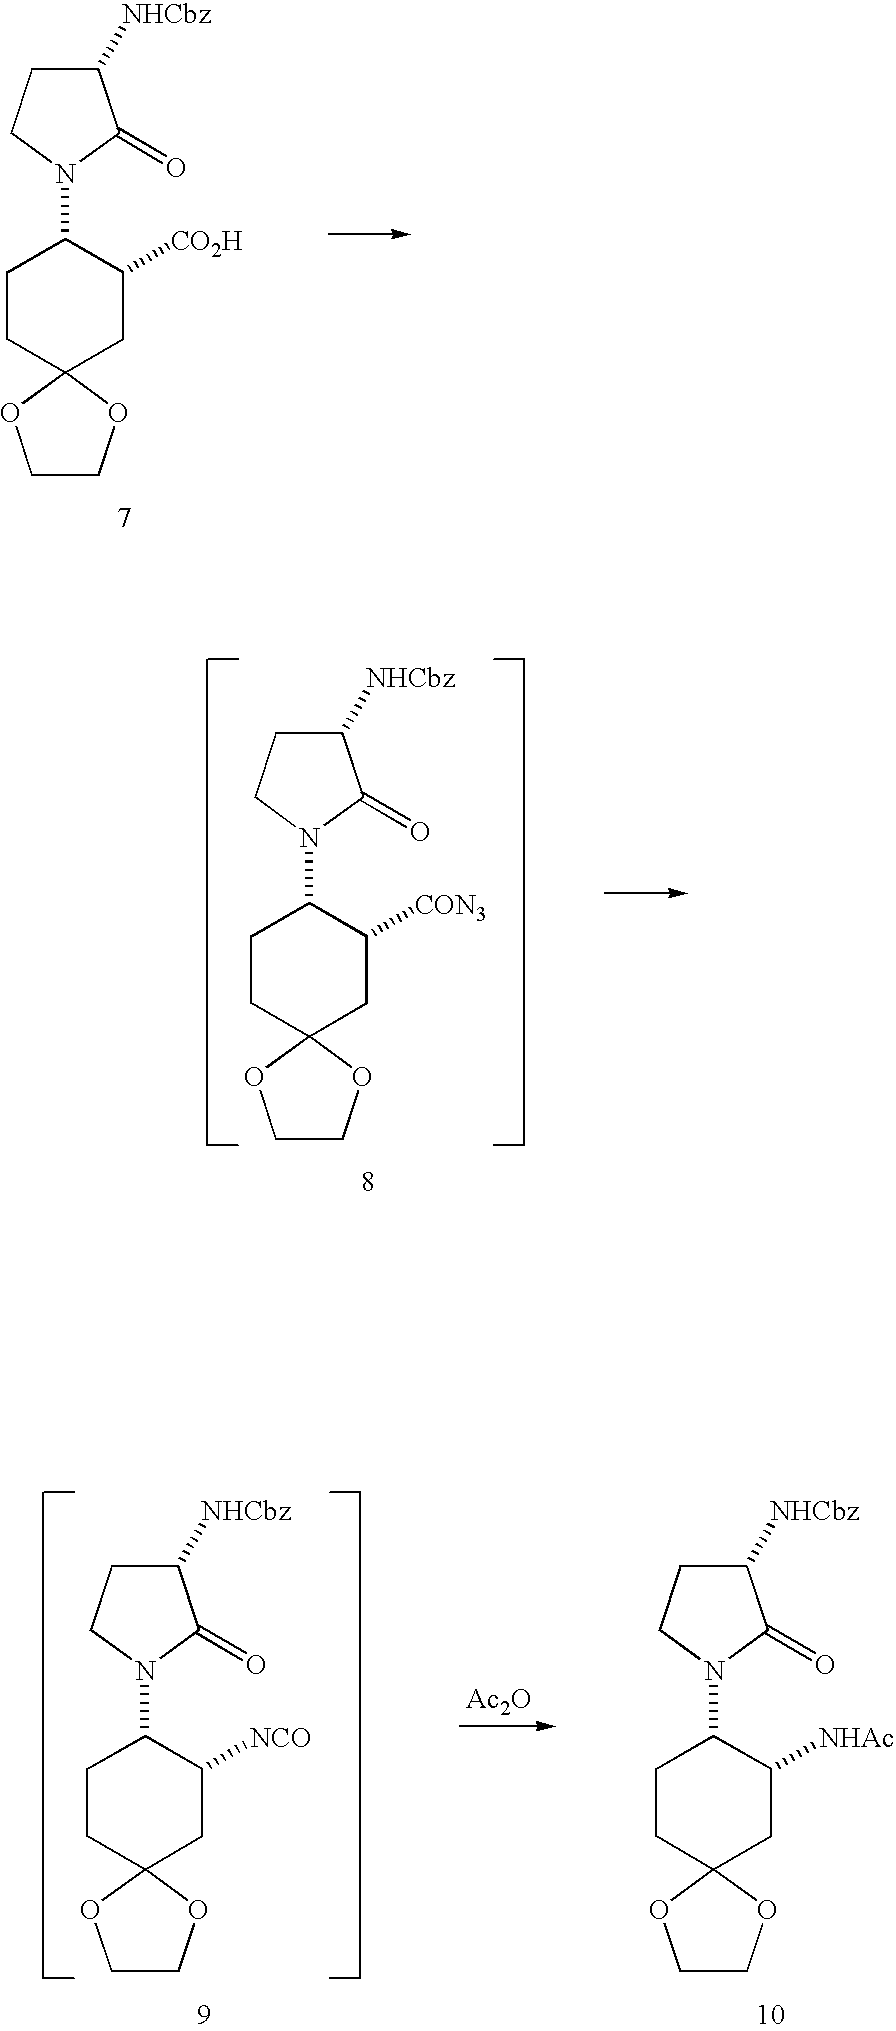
C1CC2(CC([CO2H])C1N1C(=O)C([NHCbz])CC1)OCCO2.C1CC2(CC([CON3])C1N1C(=O)C([NHCbz])CC1)OCCO2.[Ac2O].C1CC2(CC([NHAc])C1N1C(=O)C([NHCbz])CC1)OCCO2.C1CC2(CC([NCO])C1N1C(=O)C([NHCbz])CC1)OCCO2
